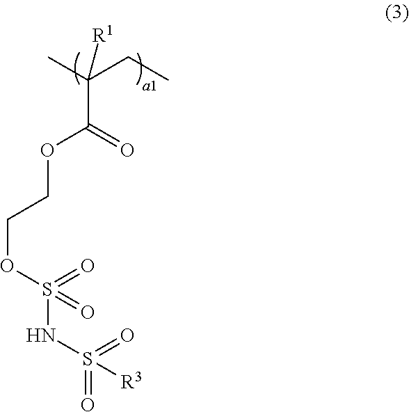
C(C(C)(CC)[R1])(=O)OCCOS(NS(=O)(=O)[R3])(=O)=O
